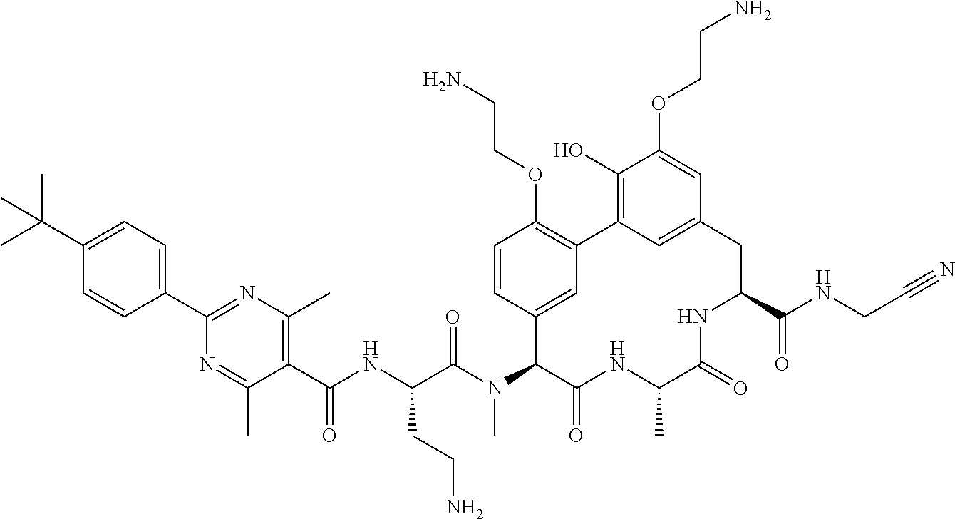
C(C(N(C1C(=O)NC(C)C(=O)NC(C(NCC#N)=O)CC2=CC(=C(O)C(OCCN)=C2)C2=C(OCCN)C=CC1=C2)C)=O)(NC(C1=C(C)N=C(C2=CC=C(C(C)(C)C)C=C2)N=C1C)=O)CCN
